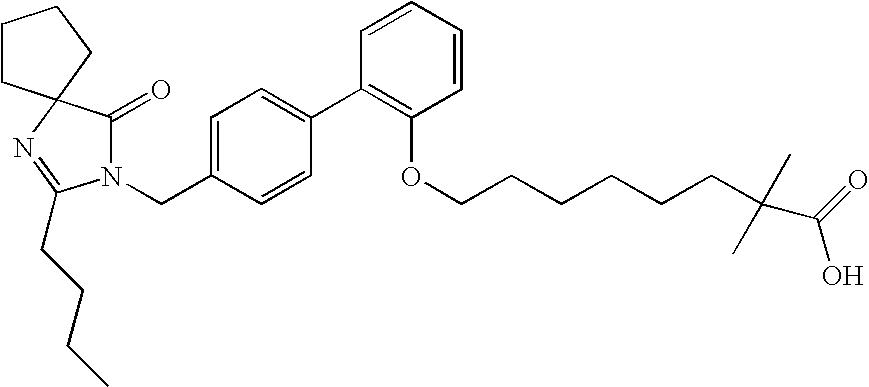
N1(CC2=CC=C(C3=C(OCCCCCCC(C(=O)O)(C)C)C=CC=C3)C=C2)C(=O)C2(N=C1CCCC)CCCC2
